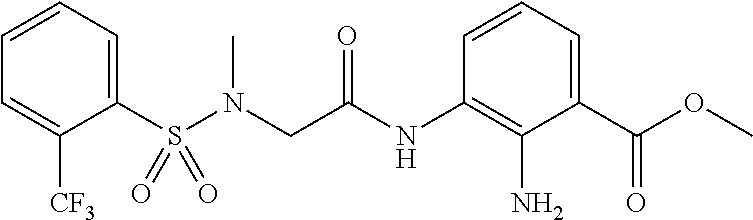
C1(S(N(CC(NC2=C(N)C(C(OC)=O)=CC=C2)=O)C)(=O)=O)=CC=CC=C1[CF3]
